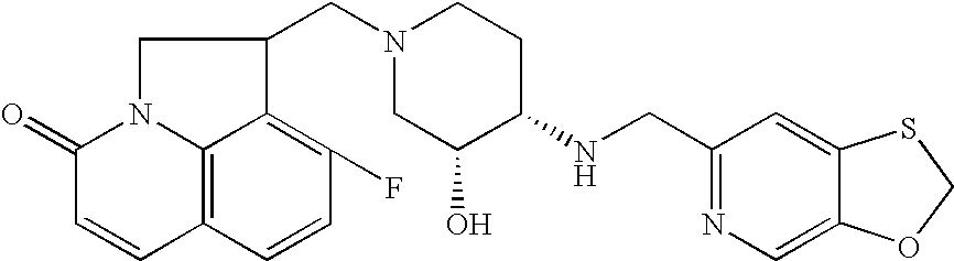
C1(NCC2=NC=C3C(=C2)SCO3)CCN(CC2CN3C4=C(C=CC(F)=C42)C=CC3=O)CC1O
